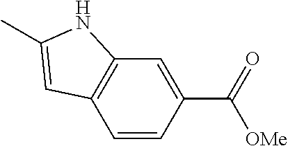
C1=CC(C(=O)[OMe])=CC2=C1C=C(C)N2
